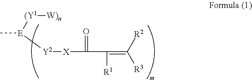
[(Y1]([W)n])[E]([Y2][X]C(=O)C([R1])=C([R2])[R3])C
